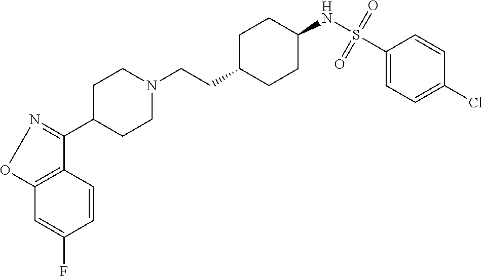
C1=C(F)C=CC2=C1ON=C2C1CCN(CCC2CCC(NS(C3=CC=C(Cl)C=C3)(=O)=O)CC2)CC1
